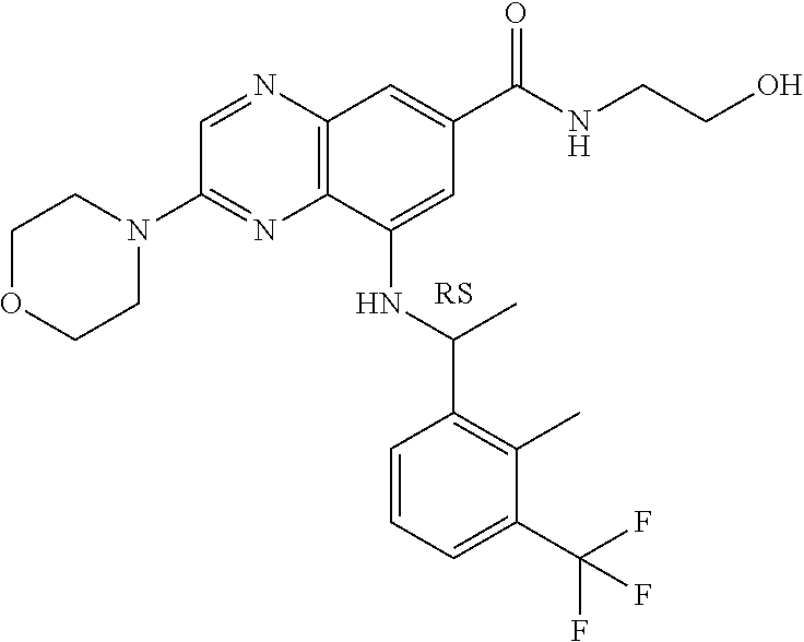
C1OCCN(C2=NC3=C(N=C2)C=C(C(NCCO)=O)C=C3NC(C2=C(C)C(C(F)(F)F)=CC=C2)C)C1
